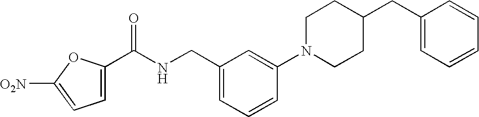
[O2N]C1=CC=C(C(NCC2=CC=CC(N3CCC(CC4=CC=CC=C4)CC3)=C2)=O)O1
